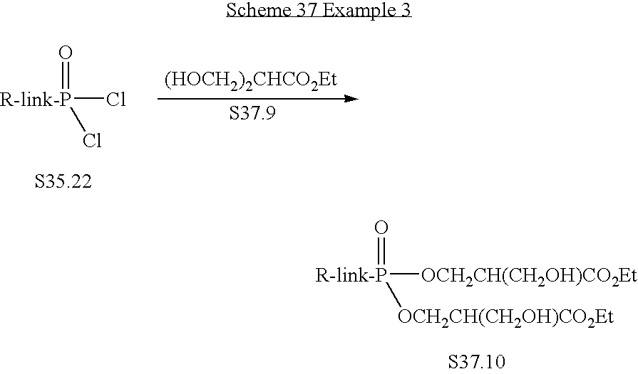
[R-link-P](Cl)(=O)Cl.[(HOCH2)2CHCO2Et].[R-link-P]([OCH2CH(CH2OH)CO2Et])(=O)[OCH2CH(CH2OH)CO2Et]
